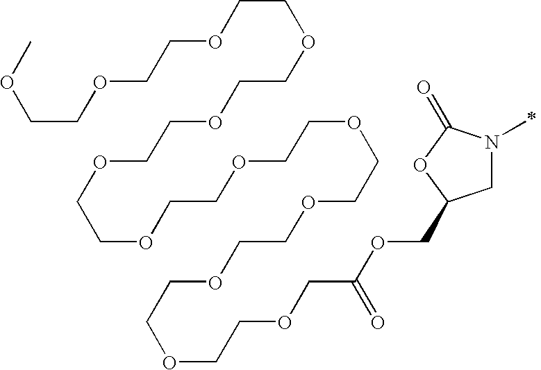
C1N(C)C(=O)OC1COC(COCCOCCOCCOCCOCCOCCOCCOCCOCCOCCOCCOCCOC)=O
